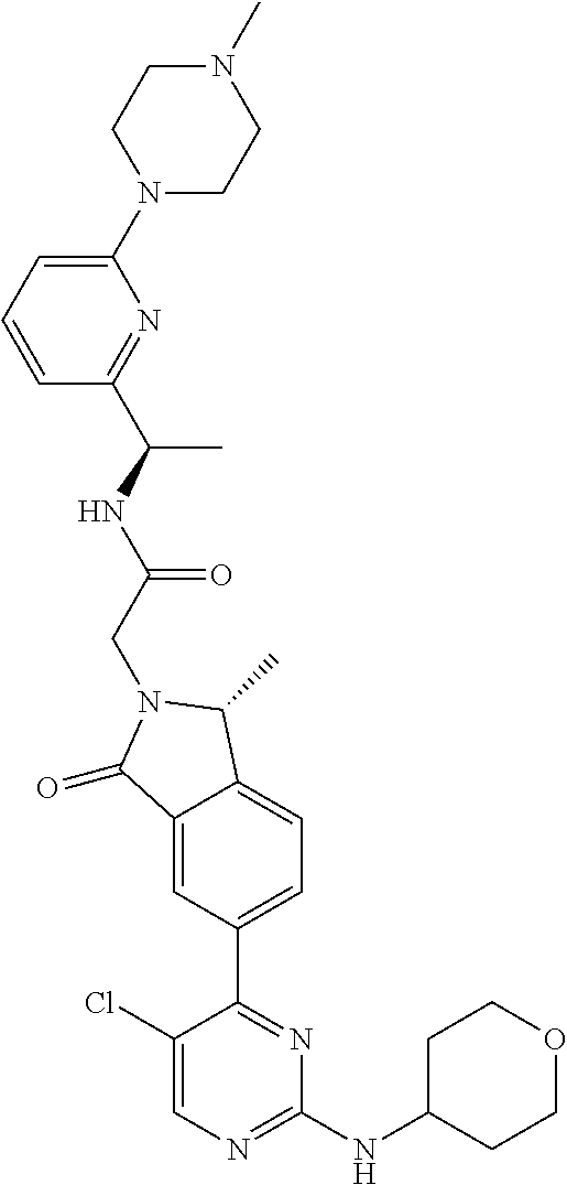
C1(=O)C2=CC(C3=NC(NC4CCOCC4)=NC=C3Cl)=CC=C2C(C)N1CC(NC(C1=NC(N2CCN(C)CC2)=CC=C1)C)=O
